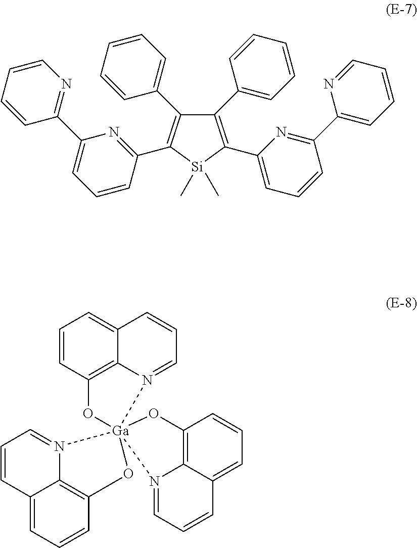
C1=CC2=C3C(=C1)C=CC=N3[Ga]13(O2)(OC2=C4C(=CC=C2)C=CC=N14)OC1=C2C(=CC=C1)C=CC=N32.C1(C2=CC=CC=C2)=C(C2=CC=CC(C3=CC=CC=N3)=N2)[Si](C)(C)C(C2=NC(C3=NC=CC=C3)=CC=C2)=C1C1=CC=CC=C1
